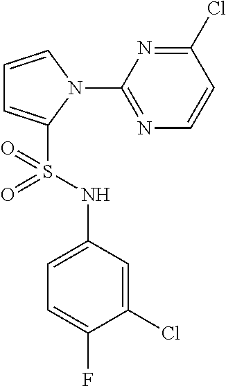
C1=CN(C2=NC=CC(Cl)=N2)C(S(NC2=CC=C(F)C(Cl)=C2)(=O)=O)=C1
